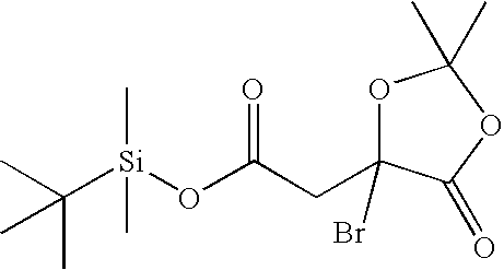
C[Si](C(C)(C)C)(OC(=O)CC1(Br)OC(C)(C)OC1=O)C
